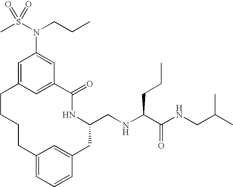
C12=CC=CC(=C1)CC(CNC(C(NCC(C)C)=O)CCC)NC(=O)C1=CC(=CC(N(S(C)(=O)=O)CCC)=C1)CCCC2
